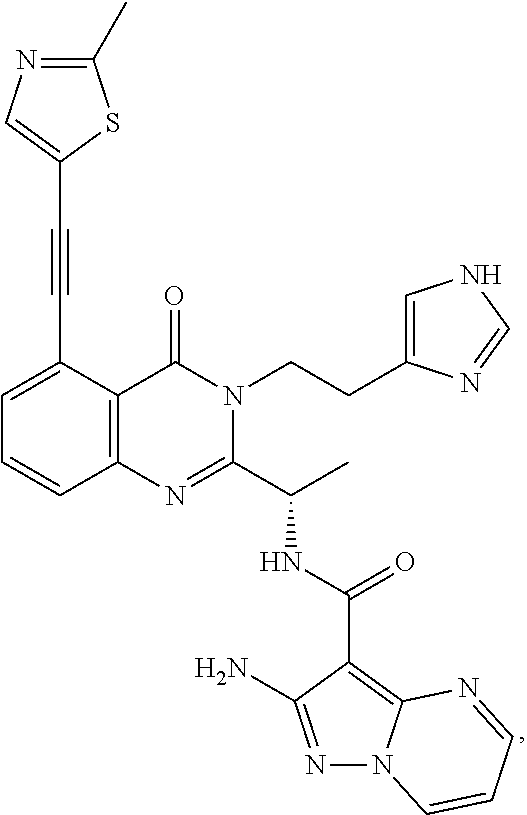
C1=C(C#CC2=CN=C(C)S2)C2=C(C=C1)N=C(C(C)NC(C1=C3N(N=C1N)C=CC=N3)=O)N(CCC1=CNC=N1)C2=O
